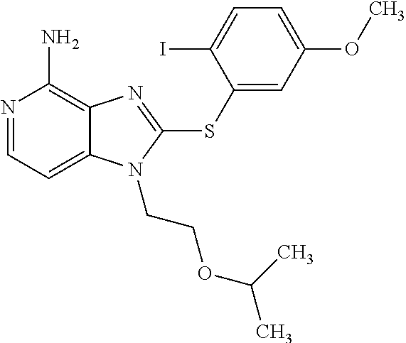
N1=CC=C2C(=C1N)N=C(SC1=CC(OC)=CC=C1I)N2CCOC(C)C
